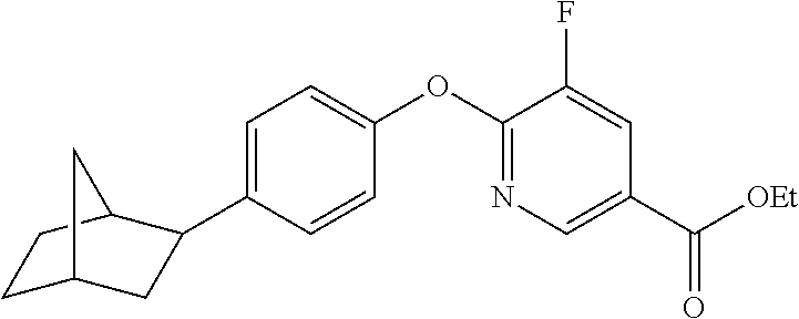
C1=C(C2CC3CCC2C3)C=CC(OC2=NC=C(C([OEt])=O)C=C2F)=C1
